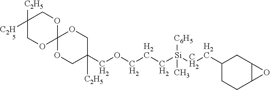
C1([C2H5])([C2H5])COC2(OC1)OCC([C2H5])(COCCC[Si](CCC1CCC3C(C1)O3)([C6H5])C)CO2
